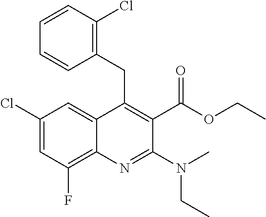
C1(Cl)=CC(F)=C2C(=C1)C(CC1=C(Cl)C=CC=C1)=C(C(OCC)=O)C(N(C)CC)=N2
